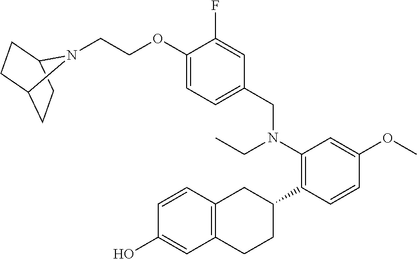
C1(O)=CC2=C(C=C1)CC(C1=C(N(CC3=CC=C(OCCN4C5CCC4CC5)C(F)=C3)CC)C=C(OC)C=C1)CC2
